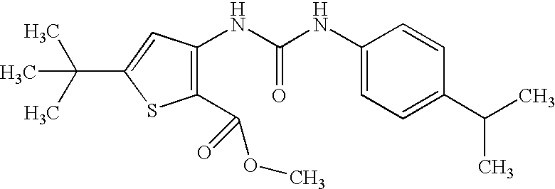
C1(C(OC)=O)=C(NC(NC2=CC=C(C(C)C)C=C2)=O)C=C(C(C)(C)C)S1
